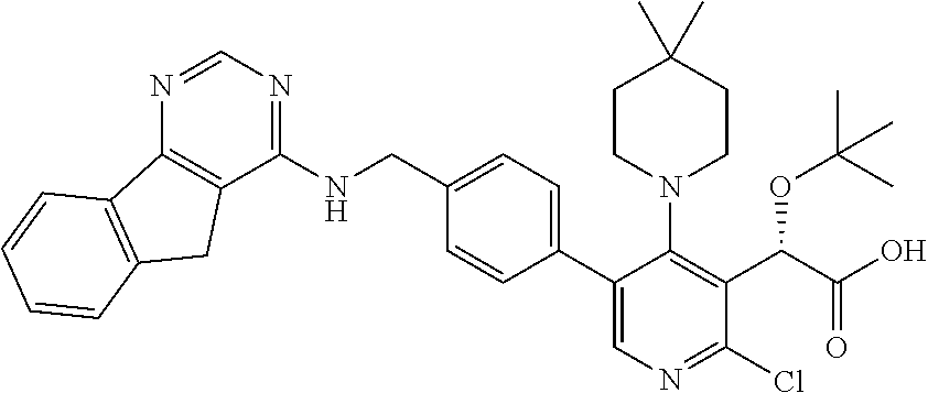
C1(C2=CN=C(Cl)C(C(C(O)=O)OC(C)(C)C)=C2N2CCC(C)(C)CC2)=CC=C(CNC2=NC=NC3=C2CC2=C3C=CC=C2)C=C1
